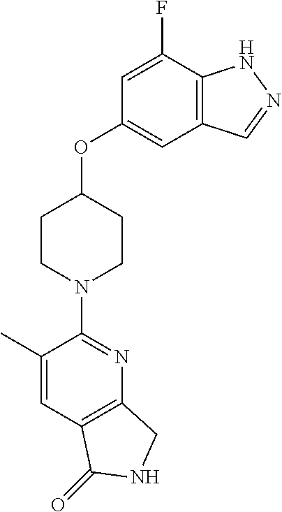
C1(C)=CC2=C(N=C1N1CCC(OC3=CC4=C(C(F)=C3)NN=C4)CC1)CNC2=O
